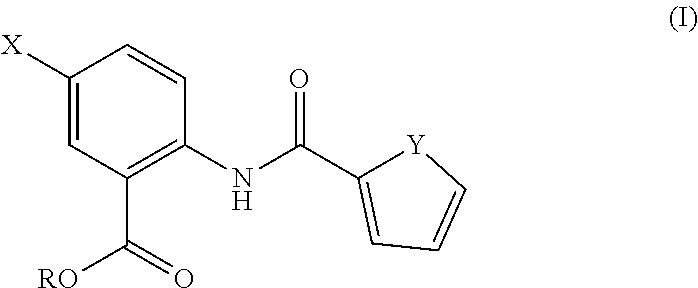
C1(C(NC2=C(C([RO])=O)C=C([X])C=C2)=O)=CC=C[Y]1
